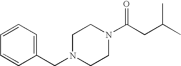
C(N1CCN(C(CC(C)C)=O)CC1)C1=CC=CC=C1
